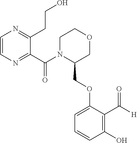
C1=CN=C(C(N2C(COC3=CC=CC(O)=C3C([H])=O)COCC2)=O)C(CCO)=N1
